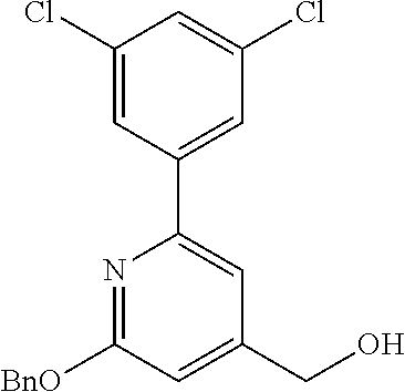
N1=C([BnO])C=C(CO)C=C1C1=CC(Cl)=CC(Cl)=C1
